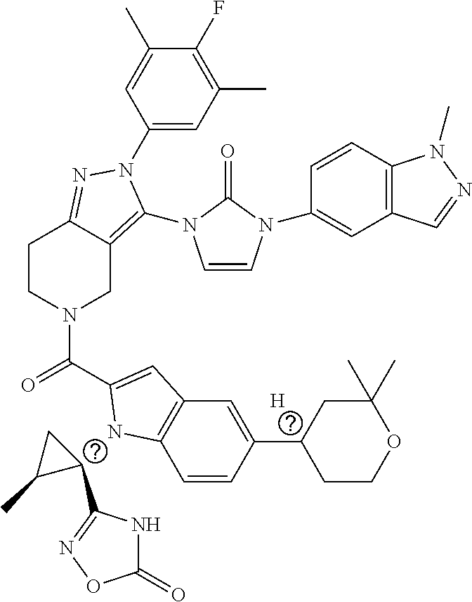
C1(C2=NOC(=O)N2)CC1C.[H].C1(N2C(N3C=CN(C4=CC5=C(C=C4)N(C)N=C5)C3=O)=C3CN(C(=O)C4=CC5=C(C=CC(C6CCOC(C)(C)C6)=C5)N4)CCC3=N2)=CC(C)=C(F)C(C)=C1
